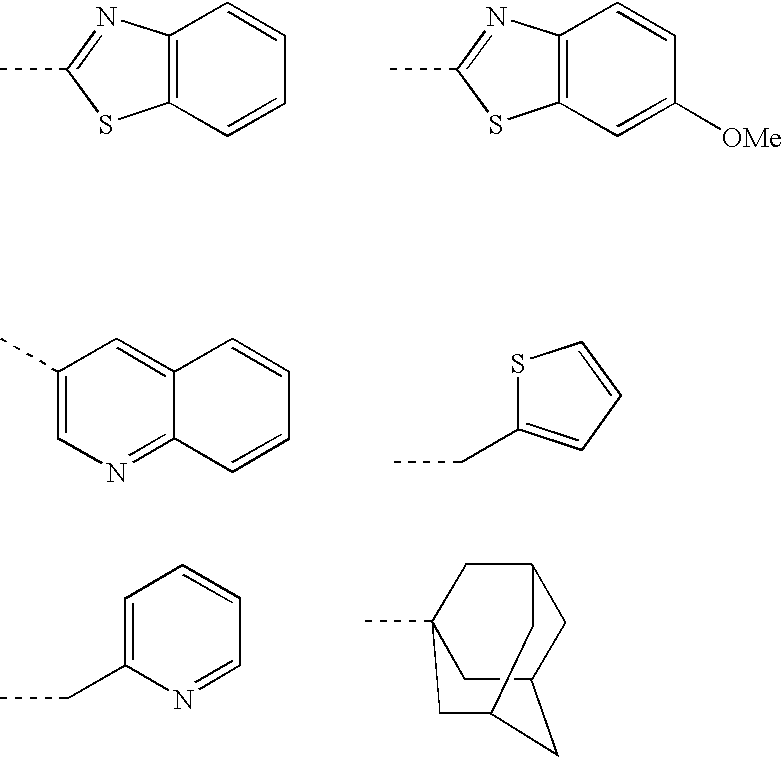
C12=C(C=CC=C1)SC(C)=N2.C12=C(C=C([OMe])C=C1)SC(C)=N2.C1(C)=CN=C2C(=C1)C=CC=C2.CCC1=CC=CS1.C1=C(CC)N=CC=C1.C1C2CC3CC(C)(CC1C3)C2
